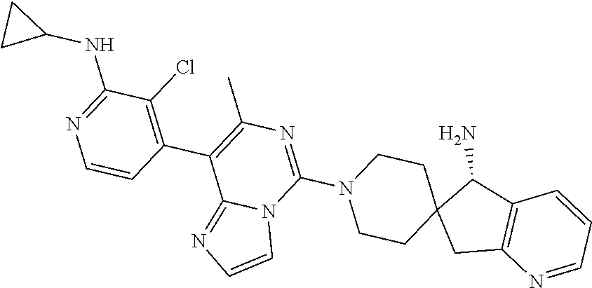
C12=C(C(N)C3(C1)CCN(C1=NC(C)=C(C4=C(Cl)C(NC5CC5)=NC=C4)C4=NC=CN41)CC3)C=CC=N2
